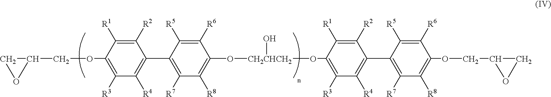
C1([R2])=C([R1])C(OCC2CO2)=C([R3])C([R4])=C1C1=C([R7])C([R8])=C(O[CH2CHCH2](OC2=C([R3])C([R4])=C(C3=C([R7])C([R8])=C(OCC4CO4)C([R6])=C3[R5])C([R2])=C2[R1])O)C([R6])=C1[R5]
